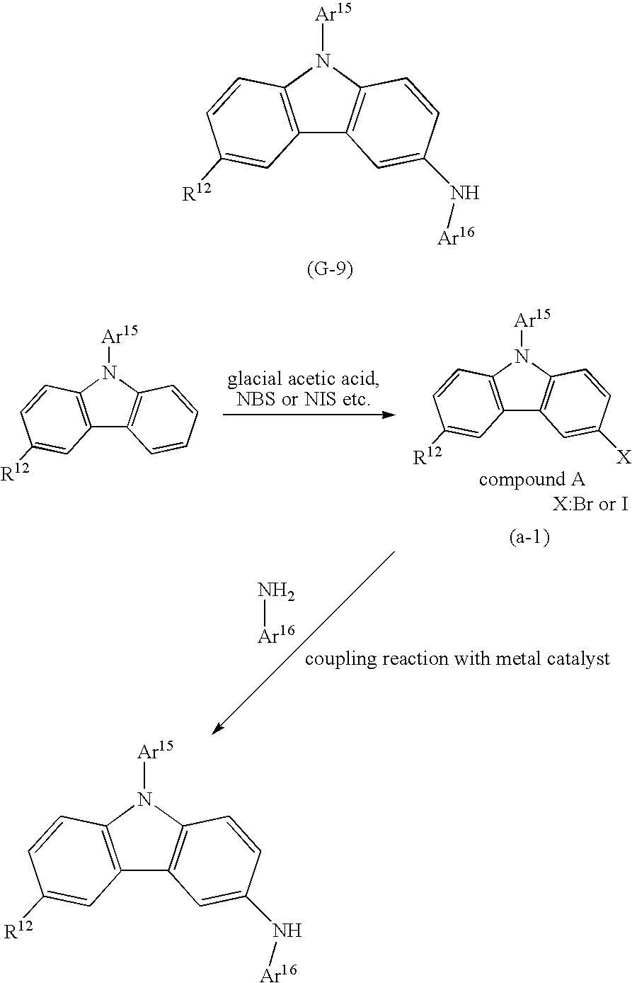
C12=C(N([Ar15])C3=C1C=C(N[Ar16])C=C3)C=CC([R12])=C2.C12=C(N([Ar15])C3=C1C=CC=C3)C=CC([R12])=C2.C12=C(N([Ar15])C3=C1C=C(N[Ar16])C=C3)C=CC([R12])=C2.C12=C(N([Ar15])C3=C1C=C([X])C=C3)C=CC([R12])=C2.N[Ar16]
